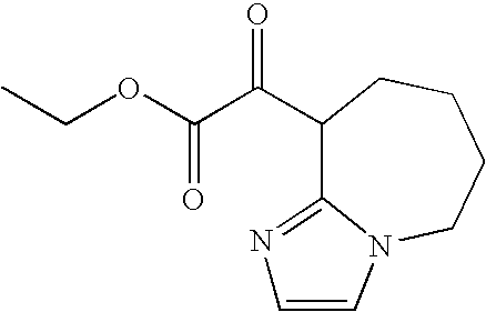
CCOC(C(C1C2=NC=CN2CCCC1)=O)=O
